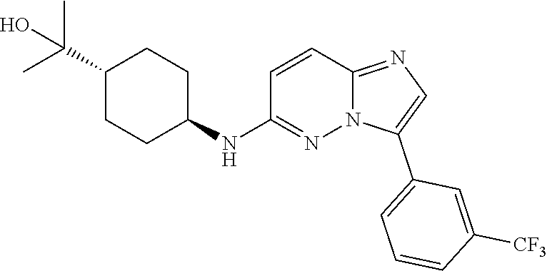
C1(NC2=NN3C(=NC=C3C3=CC=CC([CF3])=C3)C=C2)CCC(C(C)(C)O)CC1
